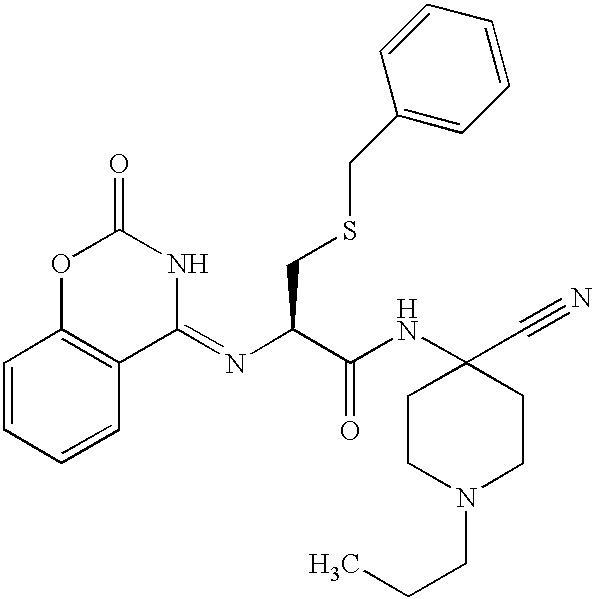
C1(=NC(C(NC2(C#N)CCN(CCC)CC2)=O)CSCC2=CC=CC=C2)NC(=O)OC2=C1C=CC=C2
